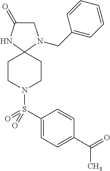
C1C(=O)NC2(N1CC1=CC=CC=C1)CCN(S(C1=CC=C(C(=O)C)C=C1)(=O)=O)CC2
